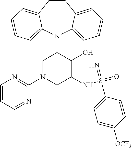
C12=CC=CC=C1N(C1CN(C3=NC=CC=N3)CC(NS(=O)(=N)C3=CC=C([OCF3])C=C3)C1O)C1=CC=CC=C1CC2
